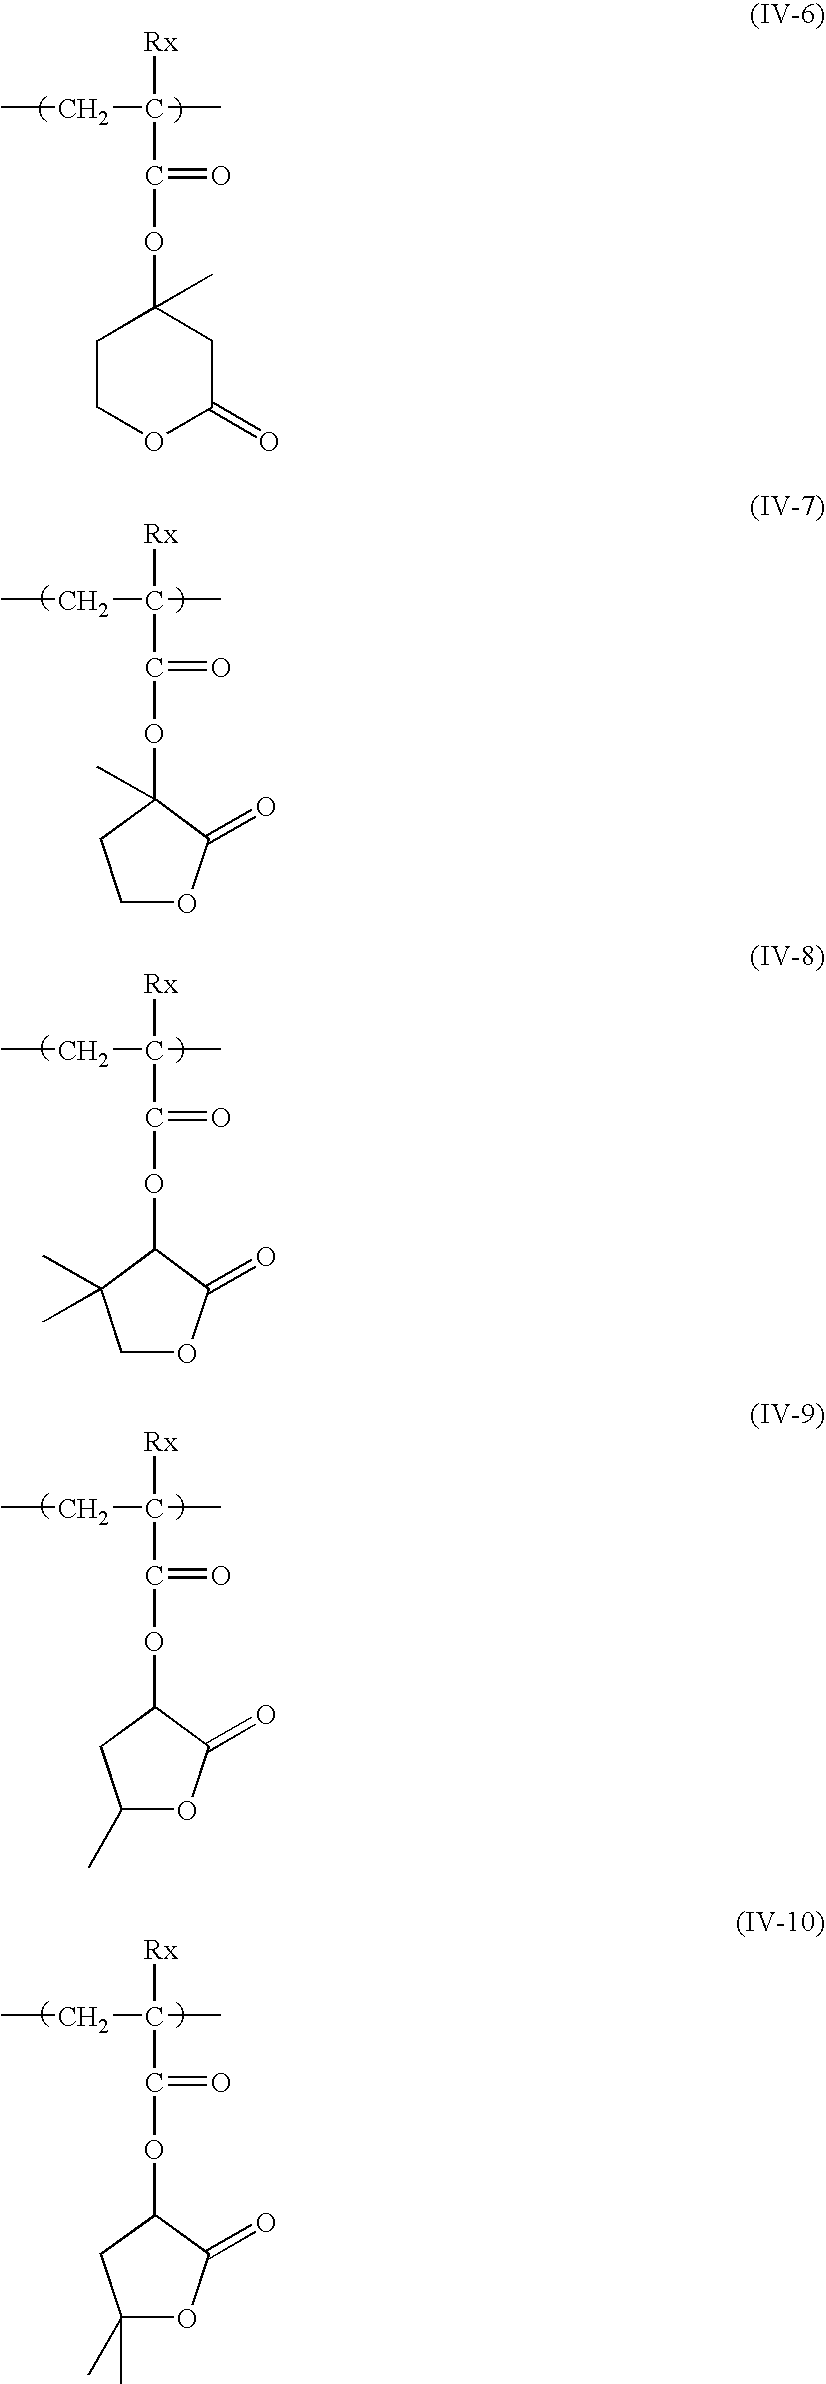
CCC(C)([Rx])C(OC1(C)CCOC(=O)C1)=O.CCC(C)([Rx])C(OC1(C)C(=O)OCC1)=O.CCC(C)([Rx])C(OC1C(=O)OCC1(C)C)=O.CCC(C)([Rx])C(OC1C(=O)OC(C)C1)=O.CCC(C)([Rx])C(OC1C(=O)OC(C)(C)C1)=O
